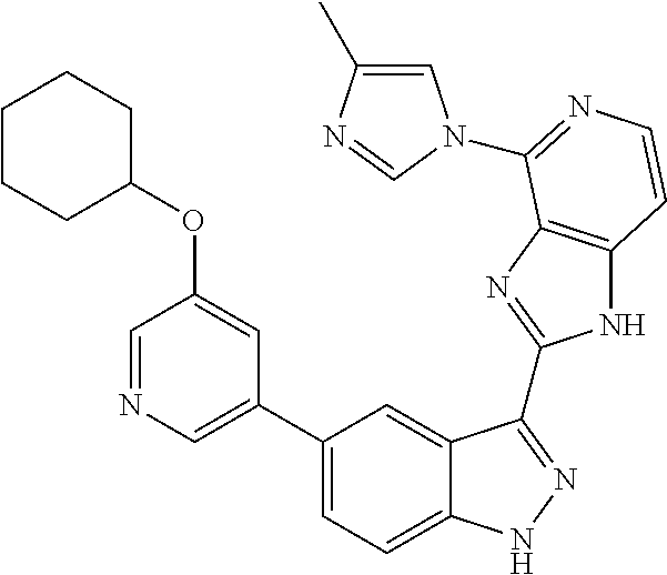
C1(C2=CN=CC(OC3CCCCC3)=C2)=CC=C2C(=C1)C(C1=NC3=C(N1)C=CN=C3N1C=C(C)N=C1)=NN2
